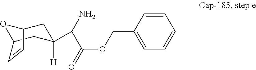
O1C2CC(C(N)C(OCC3=CC=CC=C3)=O)([H])CC1C=C2
